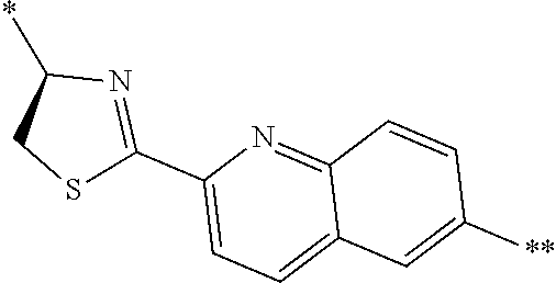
C1(*)CSC(C2=CC=C3C(=N2)C=CC([**])=C3)=N1
